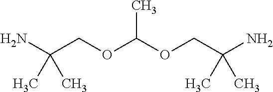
NC(COC(OCC(N)(C)C)C)(C)C
